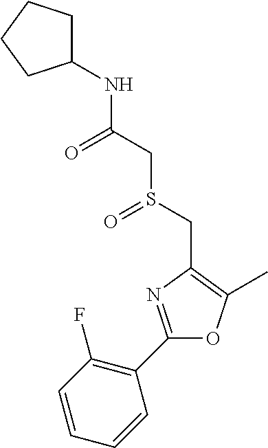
C1=CC=CC(C2=NC(CS(=O)CC(=O)NC3CCCC3)=C(C)O2)=C1F
